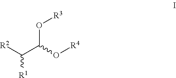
[R2]C(C(O[R4])O[R3])[R1]
